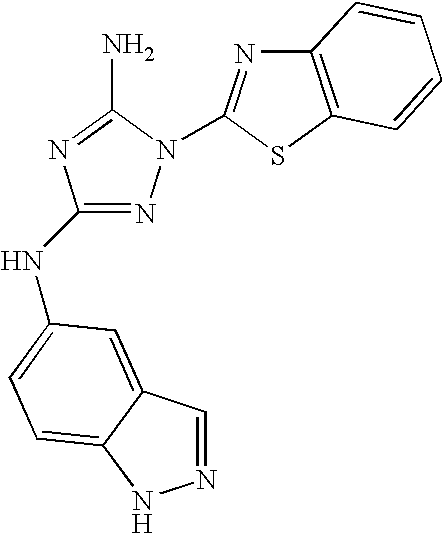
N1=C(NC2=CC=C3C(=C2)C=NN3)N=C(N)N1C1=NC2=C(S1)C=CC=C2
